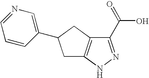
C12=C(C(C(=O)O)=NN1)CC(C1=CN=CC=C1)C2
